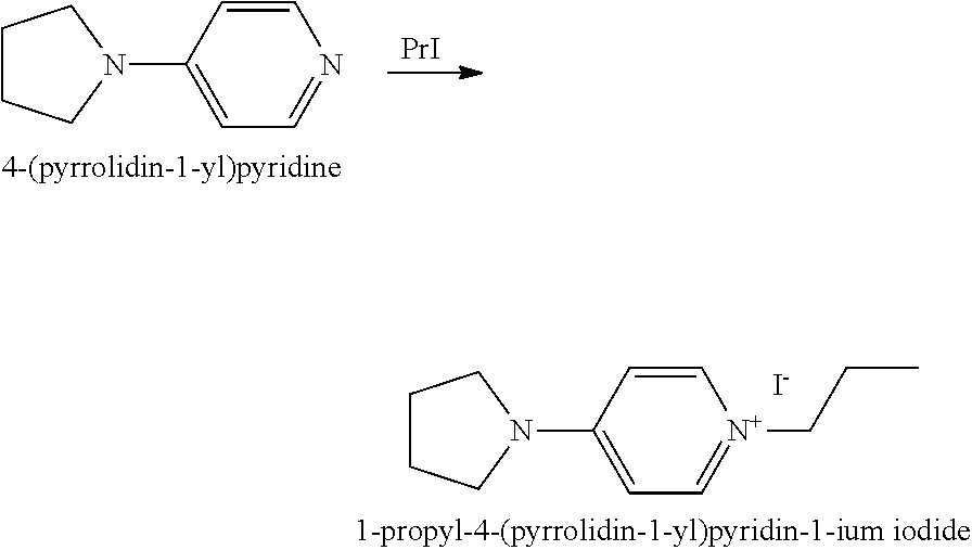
C1CCN(C2=CC=[N+](CCC)C=C2)C1.[I-].C1CCN(C2=CC=NC=C2)C1.[PrI]
